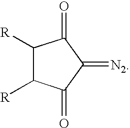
C1([R])C([R])C(=O)C(=[N2])C1=O
